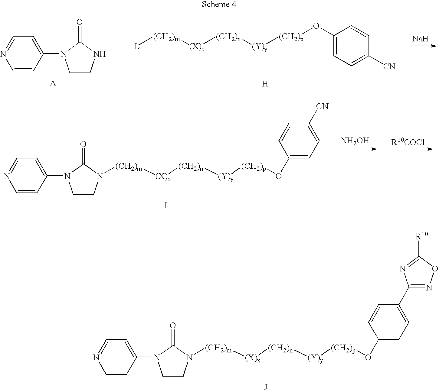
C1=CC(N2CCNC2=O)=CC=N1.[Na].[L][(CH2)m][(X)x][(CH2)n][(Y)y][(CH2)p]OC1=CC=C([CN])C=C1.[H].[NH2OH].C1=CC(N2CCN([(CH2)m][(X)x][(CH2)n][(Y)y][(CH2)p]OC3=CC=C([CN])C=C3)C2=O)=CC=N1.I.C1=CC(N2CCN([(CH2)m][(X)x][(CH2)n][(Y)y][(CH2)p]OC3=CC=C(C4=NOC([R10])=N4)C=C3)C2=O)=CC=N1
